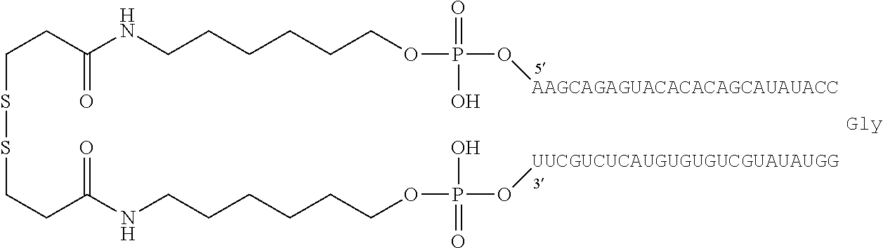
C(CC(NCCCCCCOP(O[AAGCAGAGUACACACAGCAUAUACC])(=O)O)=O)SSCCC(NCCCCCCOP(O[UUCGUCUCAUGUGUGUCGUAUAUGG])(=O)O)=O.[Gly]
